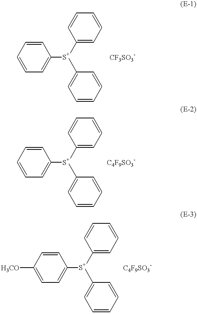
C1=CC=CC=C1[S+](C1=CC=CC=C1)C1=CC=CC=C1.[CF3SO3-].C1=CC=CC=C1[S+](C1=CC=CC=C1)C1=CC=CC=C1.[C4F9SO3-].C1=CC([H3CO])=CC=C1[S+](C1=CC=CC=C1)C1=CC=CC=C1.[C4F9SO3-]
